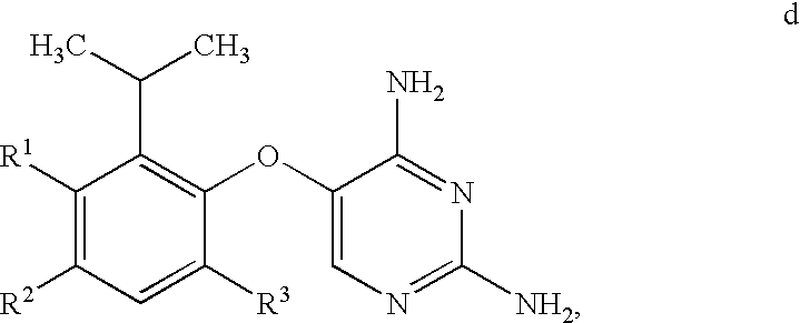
C1([R1])=C([R2])C=C([R3])C(OC2=CN=C([NH2])N=C2N)=C1C(C)C
